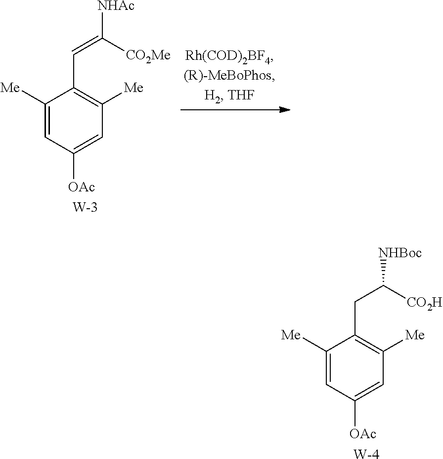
C1([Me])=CC([OAc])=CC([Me])=C1C=C([CO2Me])[NHAc].[W].C1([Me])=CC([OAc])=CC([Me])=C1CC([CO2H])[NHBoc].[W]
